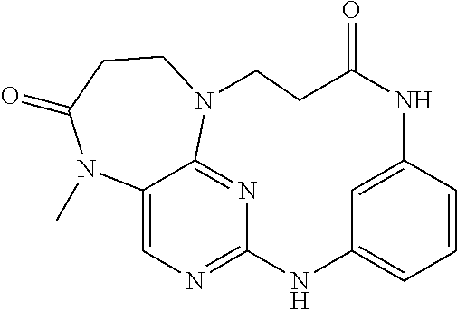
C12=CC=CC(=C1)NC(=O)CCN1C3=NC(=NC=C3N(C)C(=O)CC1)N2
